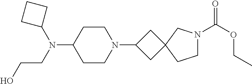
C1CN(C2CC3(C2)CCN(C(OCC)=O)C3)CCC1N(C1CCC1)CCO
